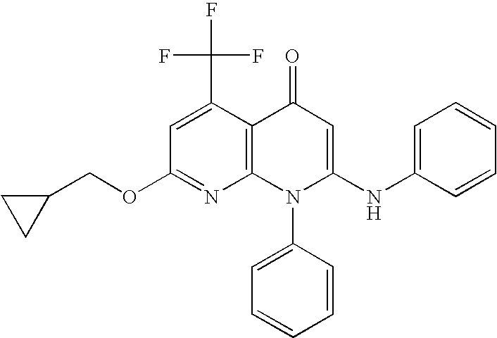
C1(OCC2CC2)=NC2=C(C(C(F)(F)F)=C1)C(=O)C=C(NC1=CC=CC=C1)N2C1=CC=CC=C1
